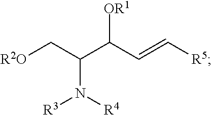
[R2O]CC(C(C=C[R5])[OR1])N([R4])[R3]
